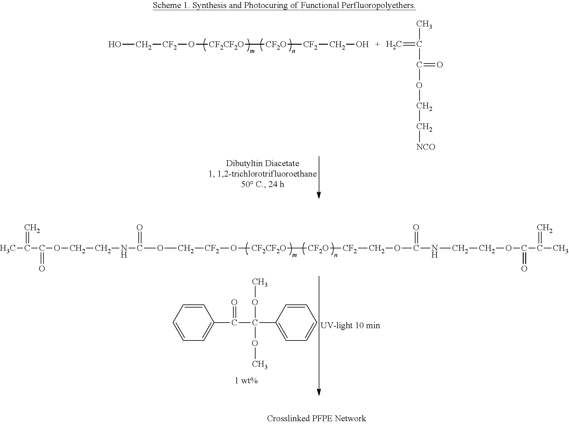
OC[CF2]O[CF2CF2O][CF2O][CF2]CO.C=C(C)C(OCC[NCO])=O.O(C[CF2]O[CF2CF2O][CF2O][CF2]COC(NCCOC(C(C)=C)=O)=O)C(=O)NCCOC(C(C)=C)=O.C1=CC=C(C(C(OC)(OC)C2=CC=CC=C2)=O)C=C1
